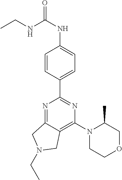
N1=C2C(=C(N3CCOCC3C)N=C1C1=CC=C(NC(=O)NCC)C=C1)CN(CC)C2
